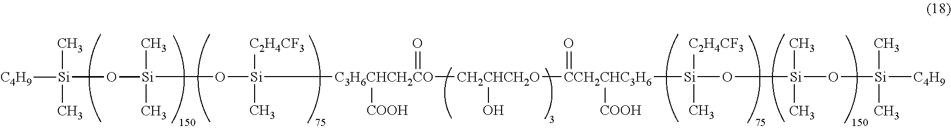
[C3H6CHCH2CO]([CH2CHCH2O]([CCH2CHC3H6]([Si](O[Si](O[Si]([C4H9])(C)C)(C)C)(C)[C2H4CF3])(=O)[COOH])O)([Si](O[Si](O[Si]([C4H9])(C)C)(C)C)(C)[C2H4CF3])([COOH])=O
